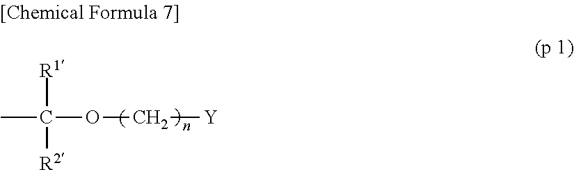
[R1]C([R2])(OC[Y])C
